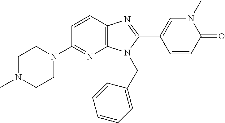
C1=CC2=C(N=C1N1CCN(C)CC1)N(CC1=CC=CC=C1)C(C1=CN(C)C(=O)C=C1)=N2
